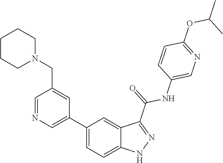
C1(C2=CN=CC(CN3CCCCC3)=C2)=CC=C2C(=C1)C(C(=O)NC1=CN=C(OC(C)C)C=C1)=NN2
